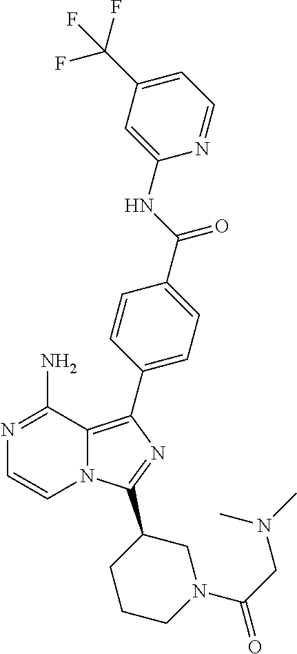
N12C(=C(C3=CC=C(C(=O)NC4=CC(C(F)(F)F)=CC=N4)C=C3)N=C1C1CCCN(C(CN(C)C)=O)C1)C(N)=NC=C2
